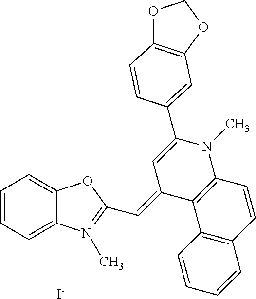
[I-].C1=CC=C2C(=C1)OC(C=C1C3=C(N(C)C(C4=CC5=C(OCO5)C=C4)=C1)C=CC1=C3C=CC=C1)=[N+]2C
